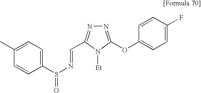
N1=C(OC2=CC=C(F)C=C2)N([Et])C(C=NS(=O)C2=CC=C(C)C=C2)=N1
